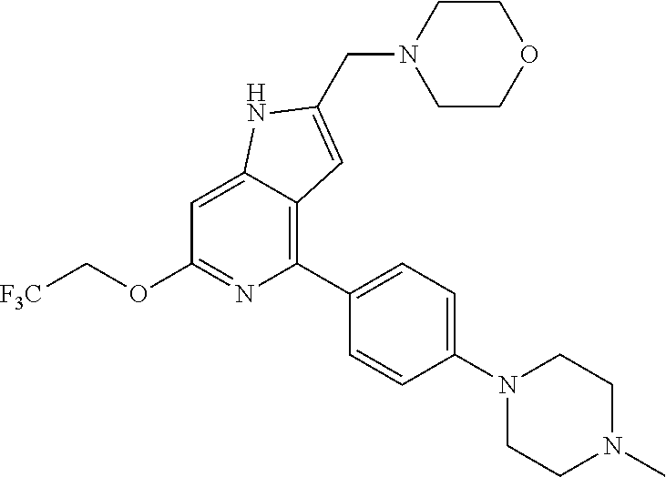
C1=C2C(=C(C3=CC=C(N4CCN(C)CC4)C=C3)N=C1OC[F3C])C=C(CN1CCOCC1)N2
